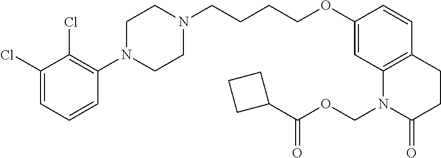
C1=C(Cl)C(Cl)=C(N2CCN(CCCCOC3=CC4=C(C=C3)CCC(=O)N4COC(C3CCC3)=O)CC2)C=C1
